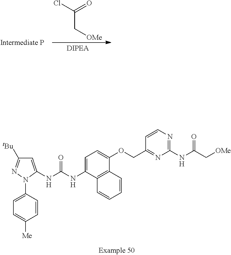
C(C[OMe])(Cl)=O.C1=C(NC(NC2=CC=C(OCC3=NC(NC(C[OMe])=O)=NC=C3)C3=C2C=CC=C3)=O)N(C2=CC=C([Me])C=C2)N=C1[tBu]
